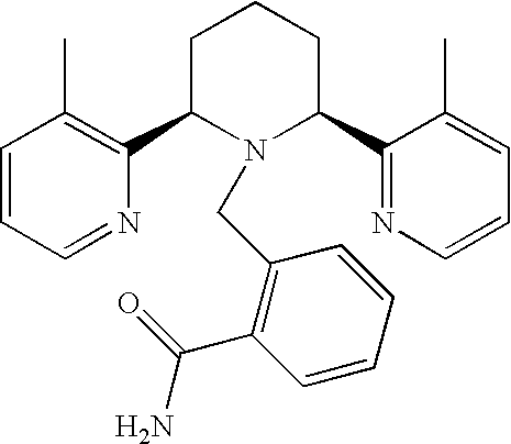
C1=CC=NC(C2N(CC3=C(C(=O)N)C=CC=C3)C(C3=NC=CC=C3C)CCC2)=C1C
